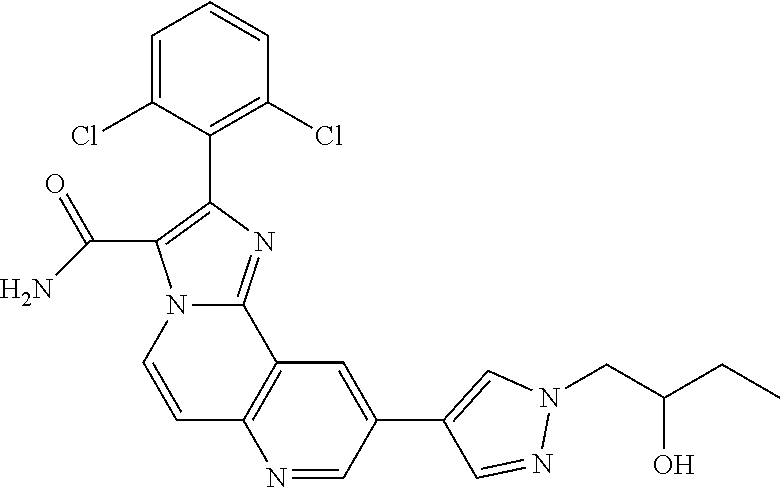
C1=C(Cl)C(C2=C(C(N)=O)N3C=CC4=C(C3=N2)C=C(C2=CN(CC(CC)O)N=C2)C=N4)=C(Cl)C=C1
